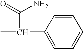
CC(C1=CC=CC=C1)C(N)=O
